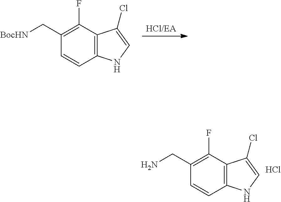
[HCl/EA].C1=CC2=C(C(F)=C1C[BocHN])C(Cl)=CN2.C1=CC2=C(C(F)=C1CN)C(Cl)=CN2.Cl
